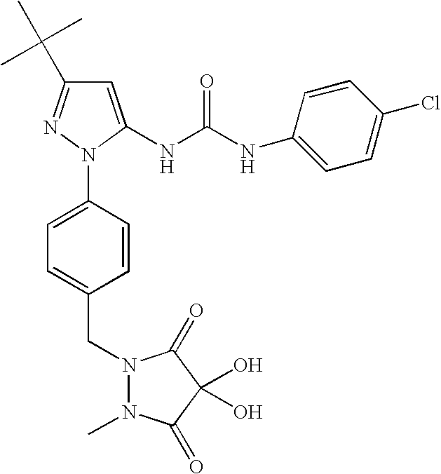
C1=C(NC(NC2=CC=C(Cl)C=C2)=O)N(C2=CC=C(CN3N(C)C(=O)C(O)(O)C3=O)C=C2)N=C1C(C)(C)C
